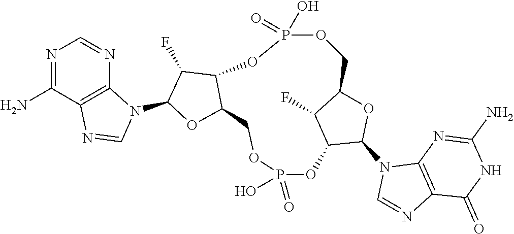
N1=C(N)C2=C(N=C1)N(C1OC3C(C1F)OP(O)(=O)OCC1OC(N4C=NC5=C4N=C(N)NC5=O)C(OP(=O)(O)OC3)C1F)C=N2
